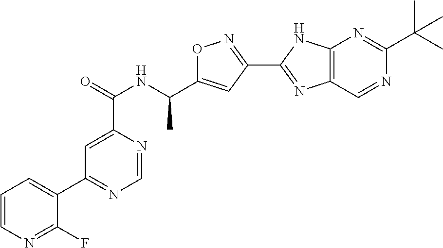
C1=NC(C(=O)NC(C2=CC(C3=NC4=C(N3)N=C(C(C)(C)C)N=C4)=NO2)C)=CC(C2=CC=CN=C2F)=N1
